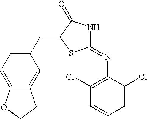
C1(C=C2SC(=NC3=C(Cl)C=CC=C3Cl)NC2=O)=CC=C2C(=C1)CCO2
